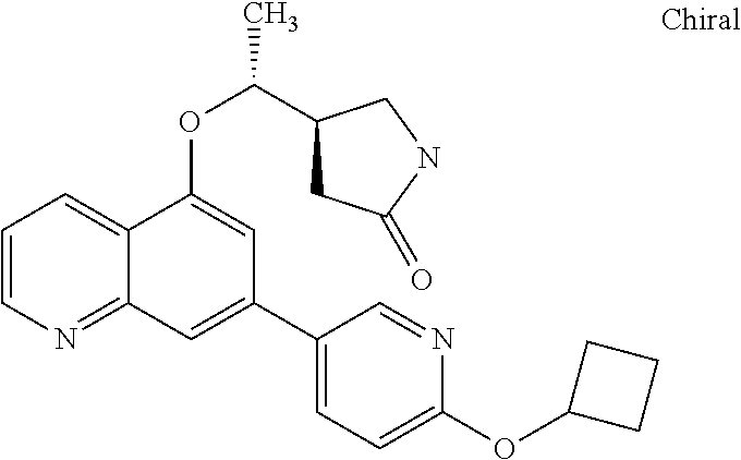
C1=CN=C2C(=C1)C(OC(C)C1CC(=O)NC1)=CC(C1=CC=C(OC3CCC3)N=C1)=C2
